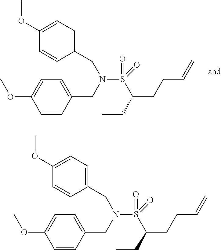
S(C(CC)CCC=C)(=O)(=O)N(CC1=CC=C(OC)C=C1)CC1=CC=C(OC)C=C1.S(C(CC)CCC=C)(=O)(=O)N(CC1=CC=C(OC)C=C1)CC1=CC=C(OC)C=C1
